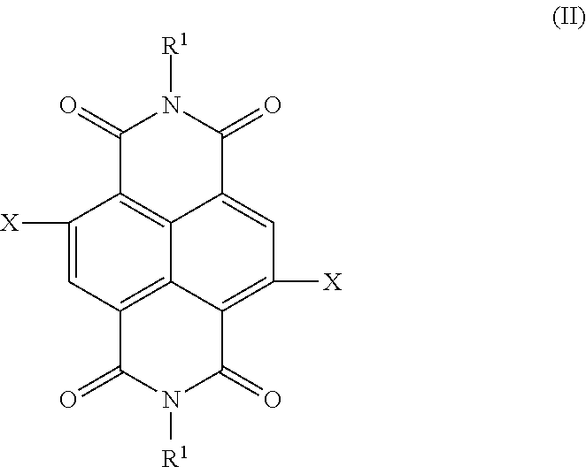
[X]C1=CC2=C3C4=C1C(=O)N([R1])C(=O)C4=CC([X])=C3C(=O)N([R1])C2=O
